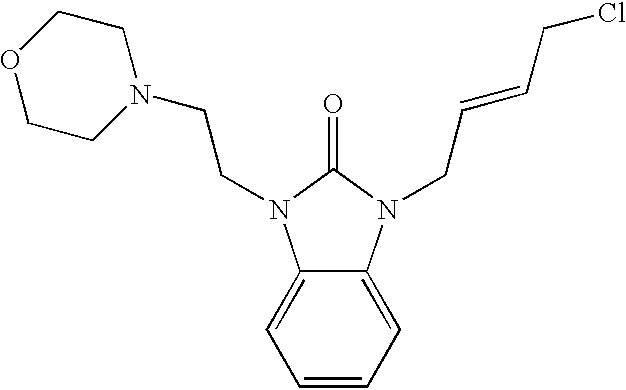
C1=CC=C2C(=C1)N(CCN1CCOCC1)C(=O)N2CC=CCCl
